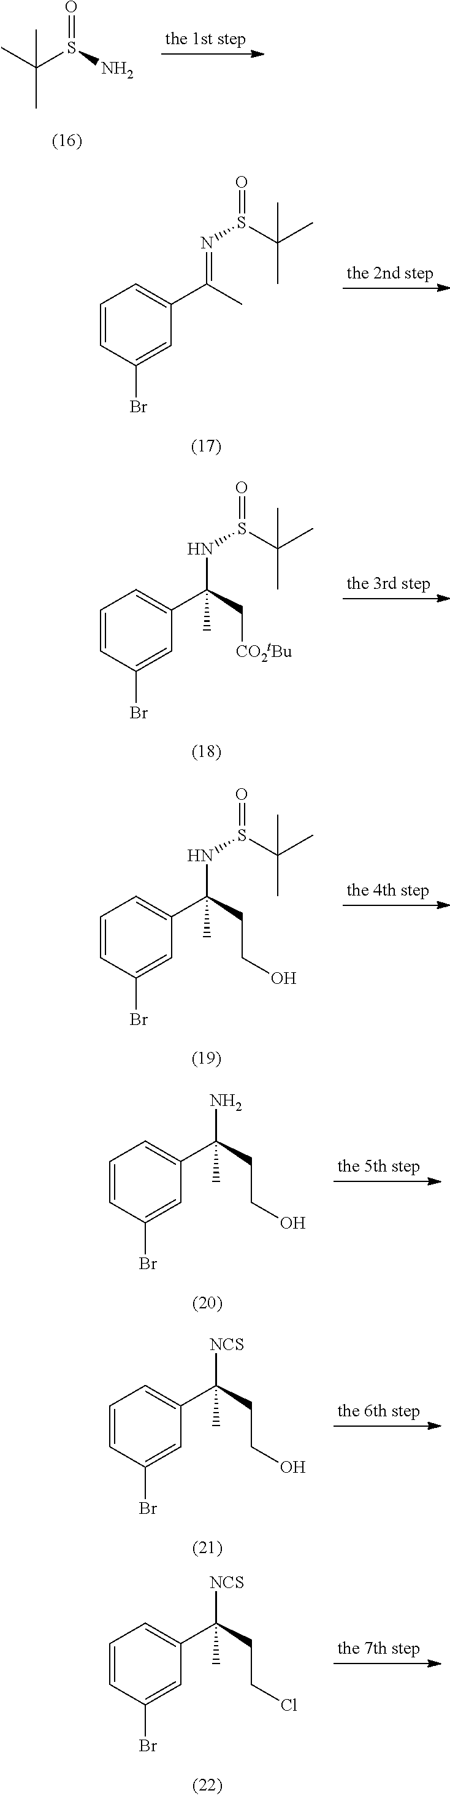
CC(C)(S(N)=O)C.C1=CC(Br)=CC(C(=NS(C(C)(C)C)=O)C)=C1.C1=CC(Br)=CC(C(NS(C(C)(C)C)=O)(C[CO2tBu])C)=C1.C1=CC(Br)=CC(C(NS(C(C)(C)C)=O)(CCO)C)=C1.C1=CC(Br)=CC(C(N)(CCO)C)=C1.C1=CC(Br)=CC(C([NCS])(CCO)C)=C1.C1=CC(Br)=CC(C([NCS])(CCCl)C)=C1
